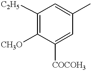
C1([C2H5])=C([CH3O])C([COCOH3])=CC(C)=C1
